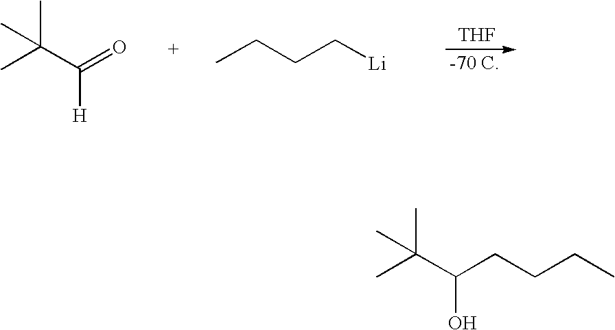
C(C)(C(=O)[H])(C)C.CCCC[Li].[THF].CC(C(CCCC)O)(C)C
